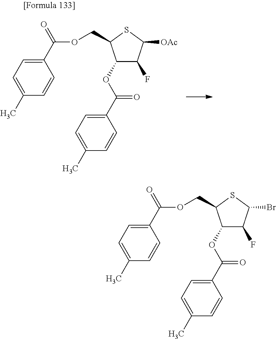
O(C(C1=CC=C(C)C=C1)=O)C1C(F)C([OAc])SC1COC(C1=CC=C(C)C=C1)=O.O(C(C1=CC=C(C)C=C1)=O)C1C(F)C(Br)SC1COC(C1=CC=C(C)C=C1)=O
